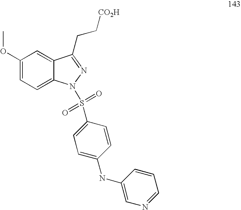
C1(OC)=CC=C2C(=C1)C(CC[CO2H])=NN2S(=O)(=O)C1=CC=C(NC2=CN=CC=C2)C=C1
